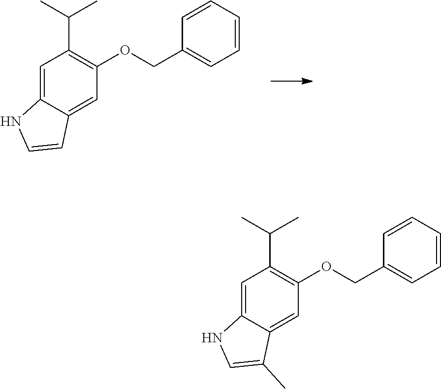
C1=CC=C(COC2=C(C(C)C)C=C3C(=C2)C=CN3)C=C1.C1=CC=CC=C1COC1=C(C(C)C)C=C2C(=C1)C(C)=CN2
